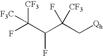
[F3C]C(F)([CF3])C(C(C[Qh])([CF3])F)F
